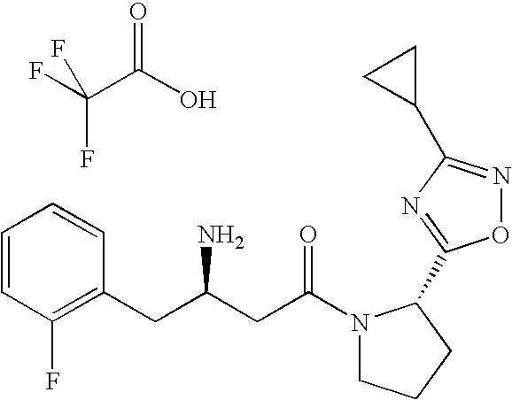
C1=CC(F)=C(CC(CC(N2CCCC2C2=NC(C3CC3)=NO2)=O)N)C=C1.C(C(O)=O)(F)(F)F
